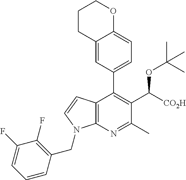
C12=C(N=C(C)C(C([CO2H])OC(C)(C)C)=C1C1=CC=C3C(=C1)CCCO3)N(CC1=C(F)C(F)=CC=C1)C=C2
